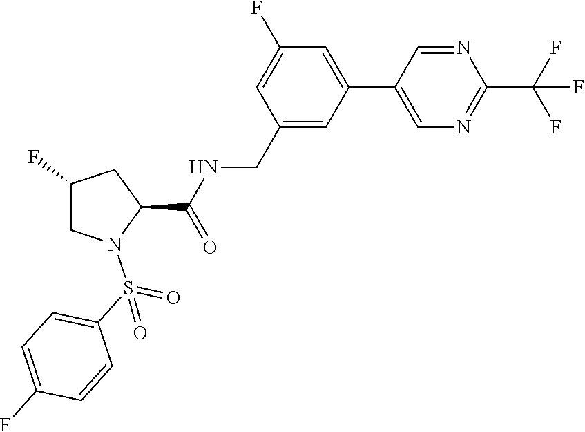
C1=C(F)C=C(C2=CN=C(C(F)(F)F)N=C2)C=C1CNC(C1N(S(C2=CC=C(F)C=C2)(=O)=O)CC(F)C1)=O
